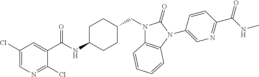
C1(Cl)=CN=C(Cl)C(C(NC2CCC(CN3C4=C(N(C5=CN=C(C(NC)=O)C=C5)C3=O)C=CC=C4)CC2)=O)=C1
